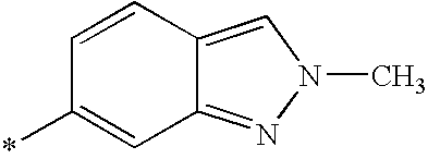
C1=CC2=CN(C)N=C2C=C1*
